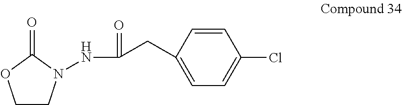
C1CN(NC(=O)CC2=CC=C(Cl)C=C2)C(=O)O1
